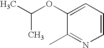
CC(OC1=CC=CN=C1C)C
